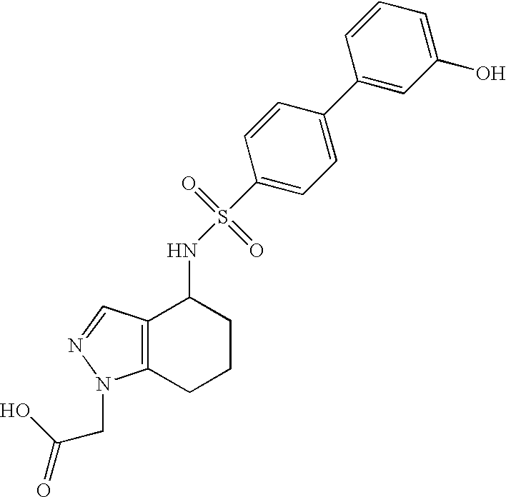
N(S(=O)(=O)C1=CC=C(C2=CC(O)=CC=C2)C=C1)C1C2=C(CCC1)N(CC(=O)O)N=C2
